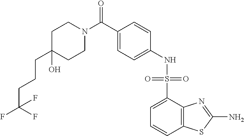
C1CN(C(C2=CC=C(NS(=O)(=O)C3=CC=CC4=C3N=C(N)S4)C=C2)=O)CCC1(O)CCCC(F)(F)F
